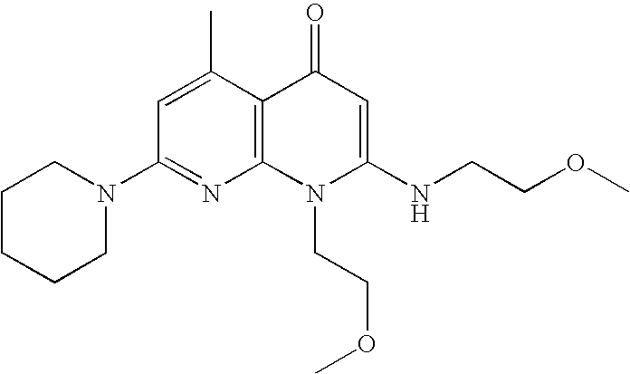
C1(N2CCCCC2)=NC2=C(C(C)=C1)C(=O)C=C(NCCOC)N2CCOC
